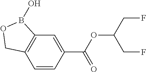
C12=C(C=CC(C(OC(CF)CF)=O)=C1)COB2O
